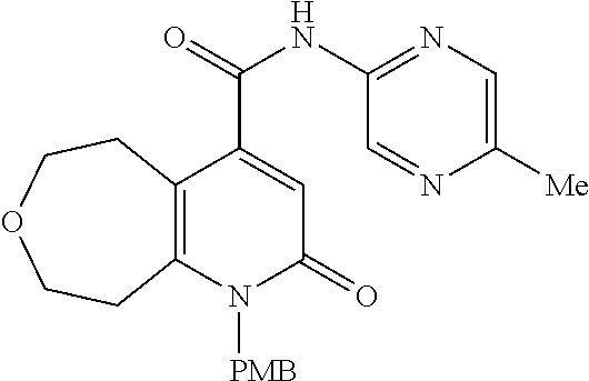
C12=C(N([PMB])C(=O)C=C1C(NC1=NC=C([Me])N=C1)=O)CCOCC2
